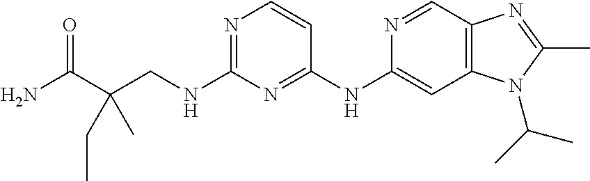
C1(NC2=CC3=C(C=N2)N=C(C)N3C(C)C)=NC(NCC(C(N)=O)(CC)C)=NC=C1
